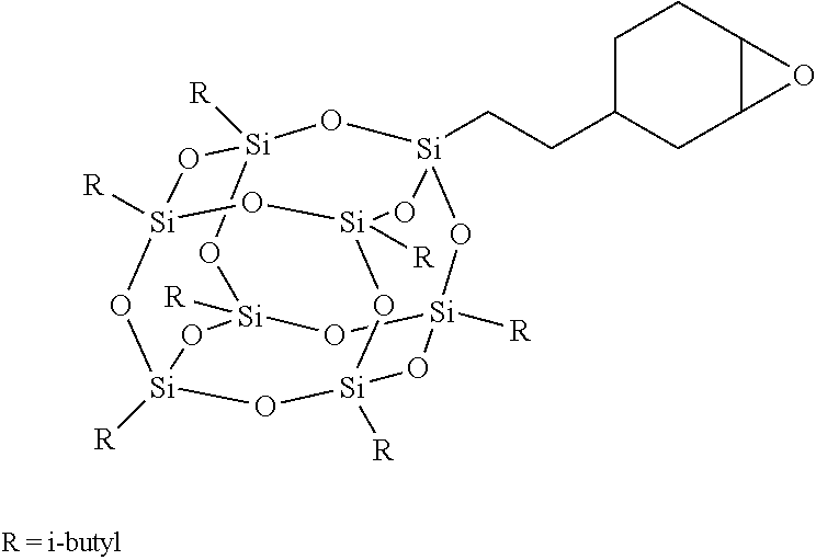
[Si]12([R])O[Si]3([R])O[Si]4([R])O[Si]([R])(O1)O[Si]1(CCC5CC6C(CC5)O6)O[Si]([R])(O2)O[Si]([R])(O3)O[Si]([R])(O4)O1
